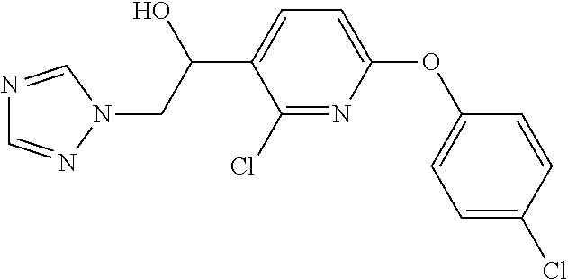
C1(Cl)=NC(OC2=CC=C(Cl)C=C2)=CC=C1C(CN1C=NC=N1)O
